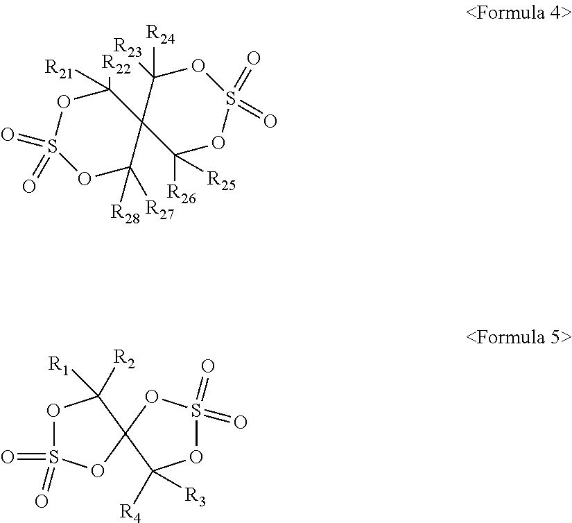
C1([R22])([R21])OS(=O)(=O)OC([R28])([R27])C12C([R26])([R25])OS(=O)(=O)OC2([R24])[R23].O1S(=O)(=O)OC2(C1([R1])[R2])C([R4])([R3])OS(=O)(=O)O2
